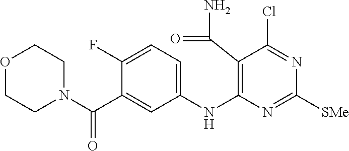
C1(F)=CC=C(NC2=C(C(N)=O)C(Cl)=NC([SMe])=N2)C=C1C(N1CCOCC1)=O
